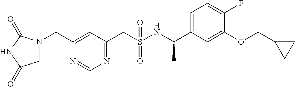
C1=C(CN2CC(=O)NC2=O)N=CN=C1CS(NC(C1=CC=C(F)C(OCC2CC2)=C1)C)(=O)=O
